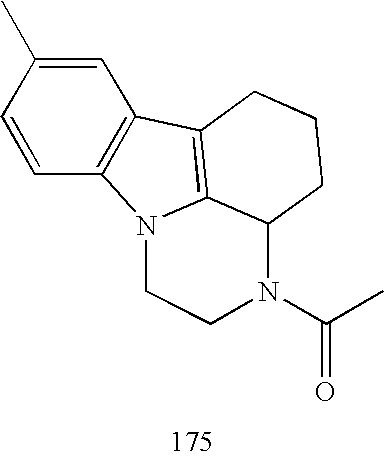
C1=CC2=C(C=C1C)C1=C3N2CCN(C(=O)C)C3CCC1
